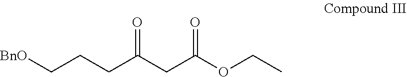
[BnO]CCCC(CC(OCC)=O)=O
